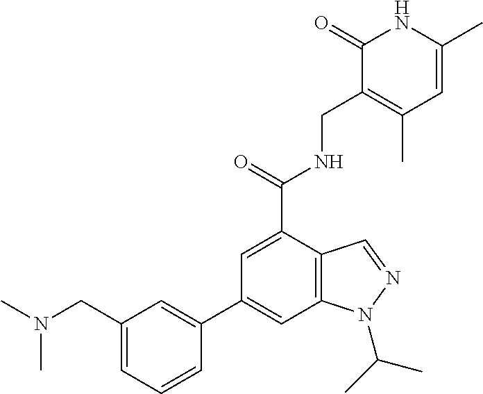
C1=C(C(=O)NCC2=C(C)C=C(C)NC2=O)C2=C(C=C1C1=CC(CN(C)C)=CC=C1)N(C(C)C)N=C2
